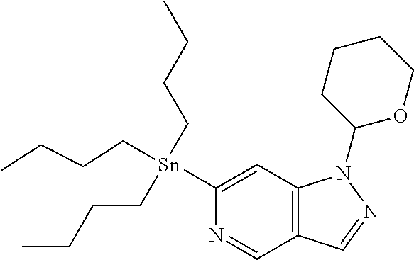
C12=C(C=C([Sn](CCCC)(CCCC)CCCC)N=C1)N(C1CCCCO1)N=C2
